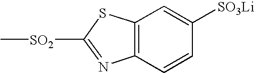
C12=C(C=CC([SO3Li])=C1)N=C([SO2]C)S2
